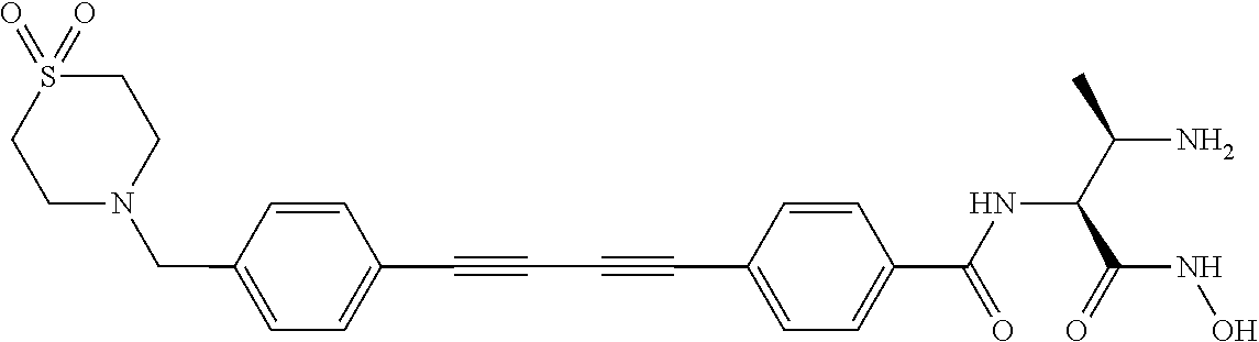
C1=CC(CN2CCS(=O)(=O)CC2)=CC=C1C#CC#CC1=CC=C(C(NC(C(N)C)C(NO)=O)=O)C=C1
